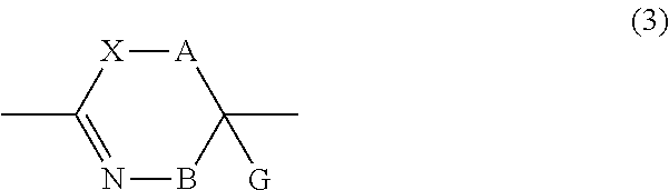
C1(C)=NBC(C)([G])[A][X]1
